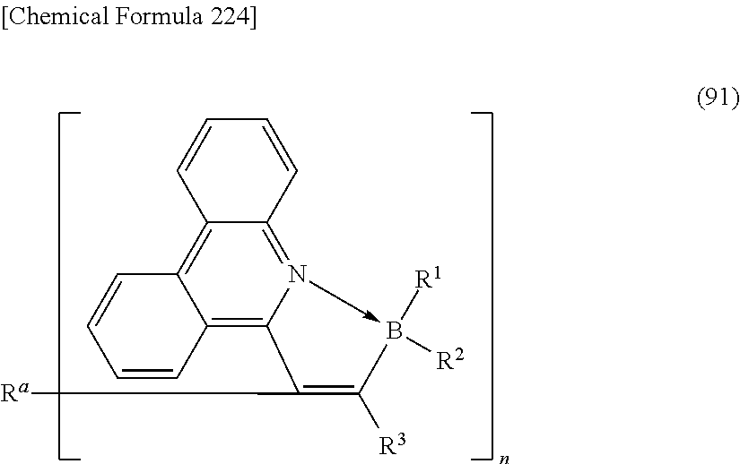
C12=C3N(->B([R1])([R2])C([R3])=C3[Ra])=C3C(=C1C=CC=C2)C=CC=C3
